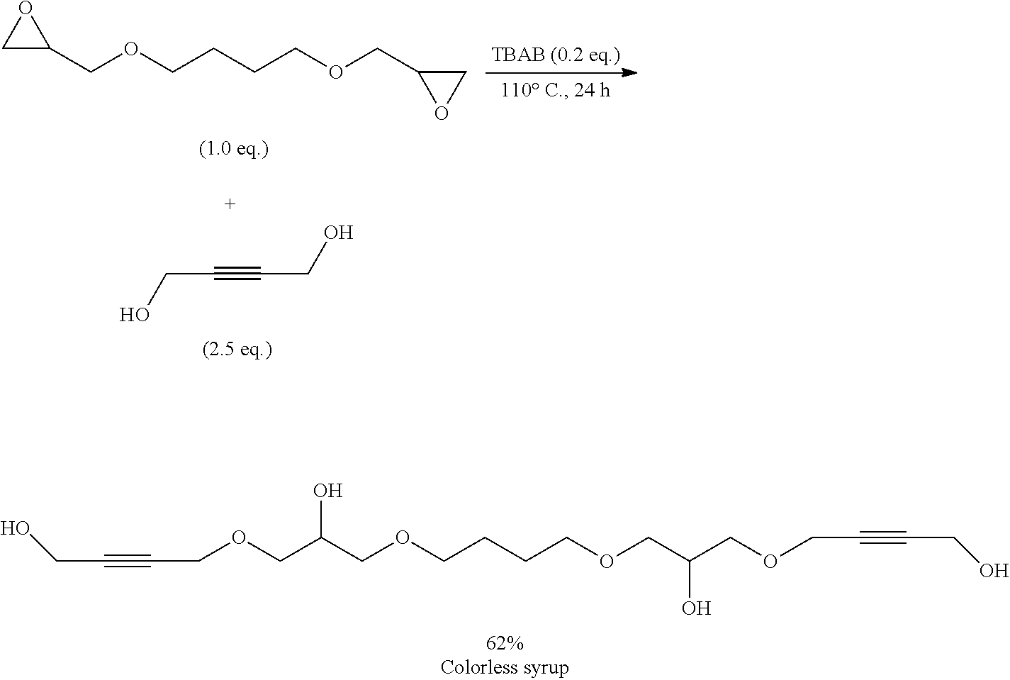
OCC#CCOCC(COCCCCOCC(COCC#CCO)O)O.C1C(COCCCCOCC2CO2)O1.C(C#CCO)O
